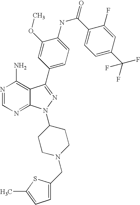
N1=CN=C2C(=C1N)C(C1=CC=C(NC(C3=CC=C(C(F)(F)F)C=C3F)=O)C(OC)=C1)=NN2C1CCN(CC2=CC=C(C)S2)CC1
